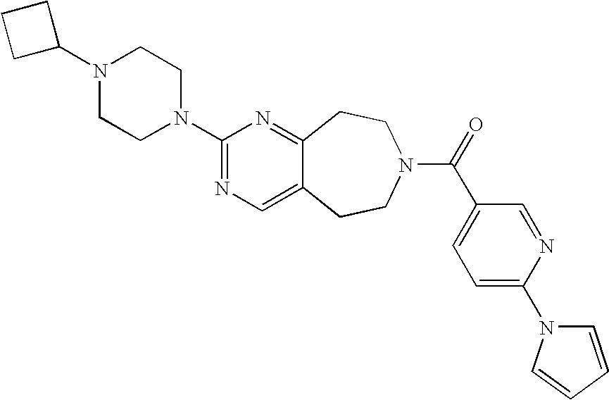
C1(N2CCN(C3=NC=C4C(=N3)CCN(C(=O)C3=CC=C(N5C=CC=C5)N=C3)CC4)CC2)CCC1
